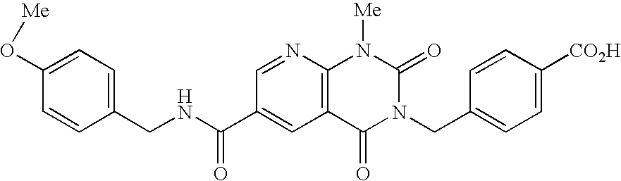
C1=C(O[Me])C=CC(CNC(C2=CC3=C(N=C2)N([Me])C(=O)N(CC2=CC=C([CO2H])C=C2)C3=O)=O)=C1
